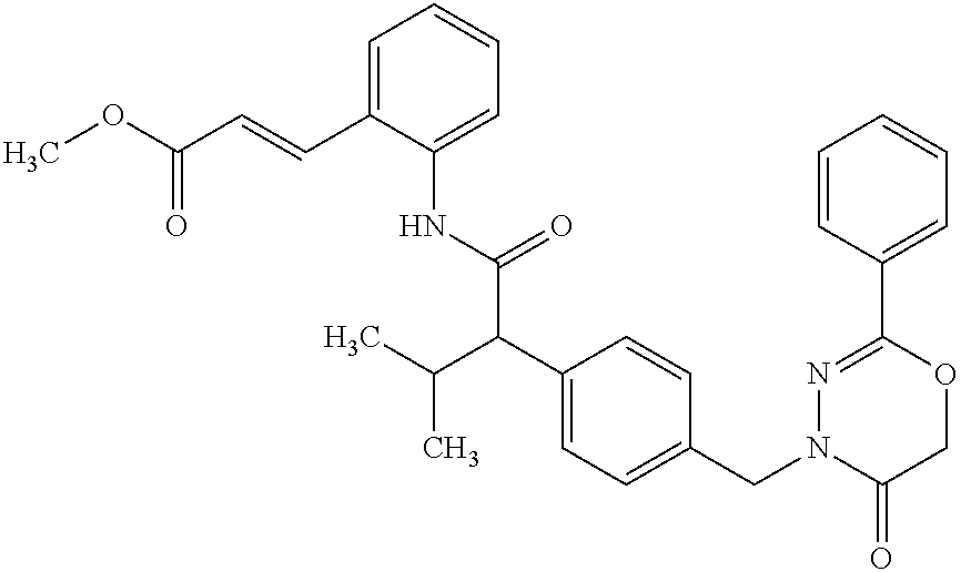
C1=C(C=CC(OC)=O)C(NC(C(C2=CC=C(CN3C(=O)COC(C4=CC=CC=C4)=N3)C=C2)C(C)C)=O)=CC=C1
